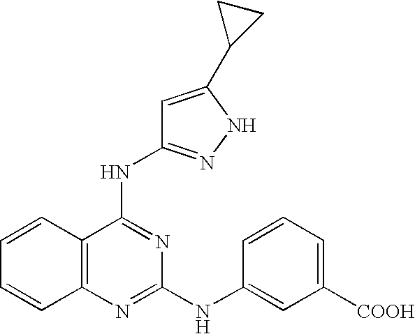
C1=CC2=C(C=C1)N=C(NC1=CC([COOH])=CC=C1)N=C2NC1=NNC(C2CC2)=C1
